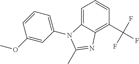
C1=C2C(=C(C(F)(F)F)C=C1)N=C(C)N2C1=CC=CC(OC)=C1
